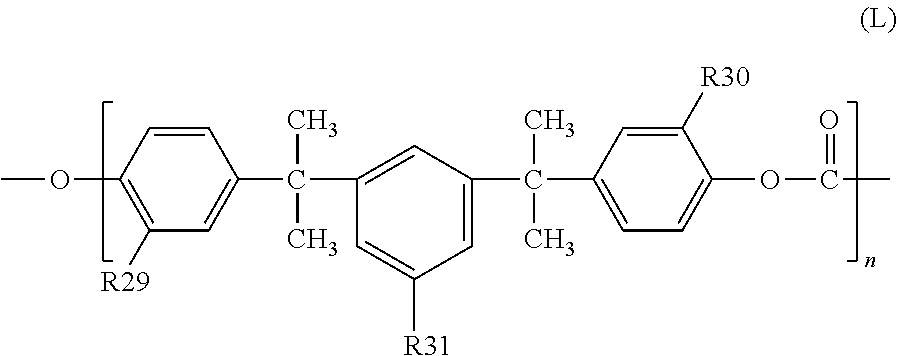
COC1=C([R29])C=C(C(C)(C)C2=CC(C(C)(C)C3=CC=C(OC(=O)C)C([R30])=C3)=CC([R31])=C2)C=C1
